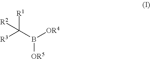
[R3]C([R1])(B([OR5])[OR4])[R2]
